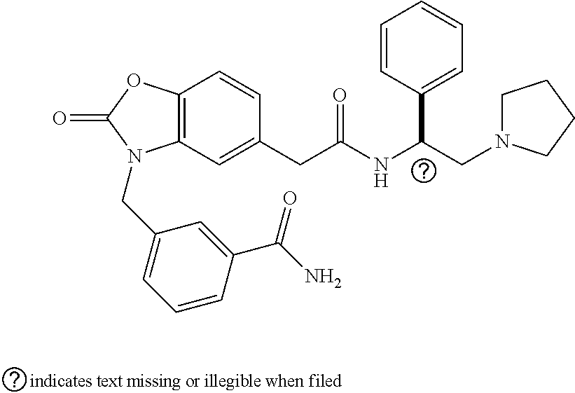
C12=C(C=C(CC(NC(CN3CCCC3)C3=CC=CC=C3)=O)C=C1)N(CC1=CC=CC(C(N)=O)=C1)C(=O)O2
